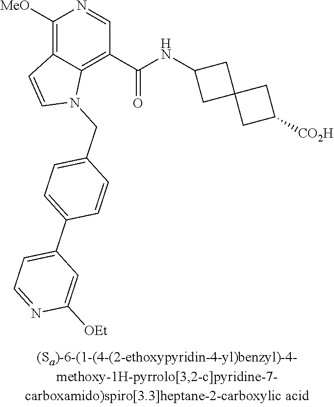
C1([MeO])=C2C(=C(C(NC3CC4(C3)CC([CO2H])C4)=O)C=N1)N(CC1=CC=C(C3=CC=NC([OEt])=C3)C=C1)C=C2
